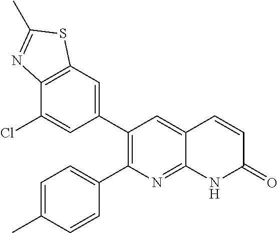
C12=C(C=C(C3=C(C4=CC=C(C)C=C4)N=C4C(=C3)C=CC(=O)N4)C=C1Cl)SC(C)=N2
